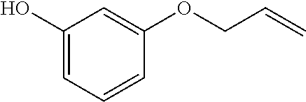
C1(O)=CC=CC(OCC=C)=C1
